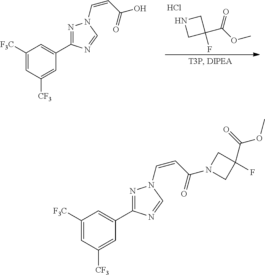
N1CC(F)(C(OC)=O)C1.Cl.C1([F3C])=CC([CF3])=CC(C2=NN(C=CC(O)=O)C=N2)=C1.C1([F3C])=CC([CF3])=CC(C2=NN(C=CC(N3CC(C(=O)OC)(F)C3)=O)C=N2)=C1
